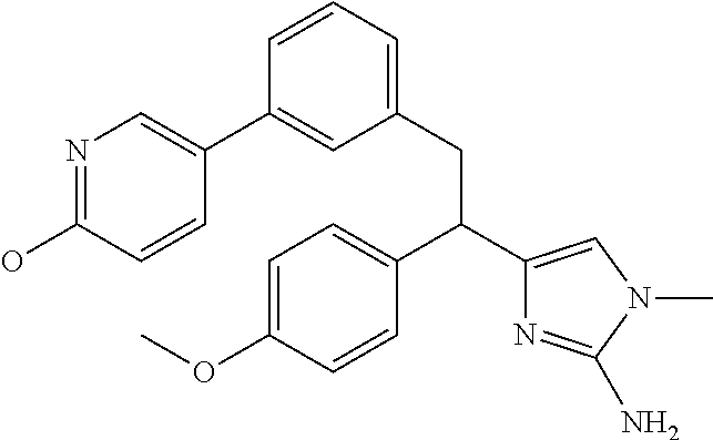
C1=C(OC)C=CC(C(C2=CN(C)C(N)=N2)CC2=CC=CC(C3=CN=C(O)C=C3)=C2)=C1
